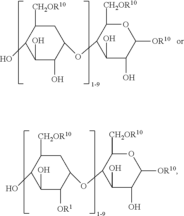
C1(O)C([OR1])C(OC2C(O)C(O)C([OR10])OC2[CH2OR10])CC([CH2OR10])C1O.C1(O)C(O)C(OC2C(O)C(O)C([OR10])OC2[CH2OR10])CC([CH2OR10])C1O
